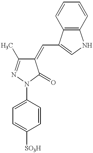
C1(=CC2=CNC3=C2C=CC=C3)C(C)=NN(C2=CC=C([SO3H])C=C2)C1=O
